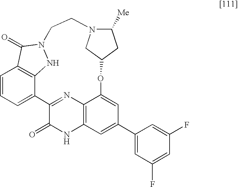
C1=CC=C2C3=C1C(=O)N(N3)CCN1C([Me])CC(OC3=CC(C4=CC(F)=CC(F)=C4)=CC4=C3N=C2C(=O)N4)C1
